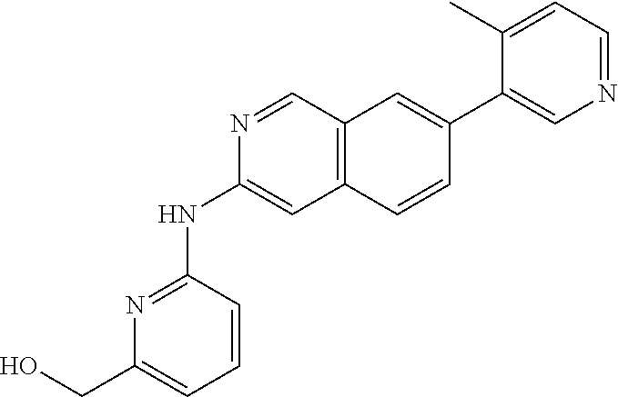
N1=CC2=C(C=C1NC1=NC(CO)=CC=C1)C=CC(C1=CN=CC=C1C)=C2
